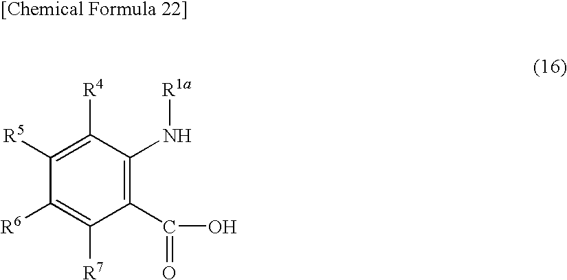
C1(C(=O)O)=C(N[R1a])C([R4])=C([R5])C([R6])=C1[R7]
